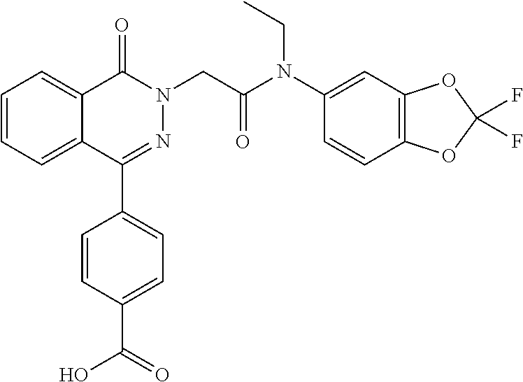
C1=CC=C2C(=C1)C(=O)N(CC(N(C1=CC3=C(C=C1)OC(F)(F)O3)CC)=O)N=C2C1=CC=C(C(=O)O)C=C1
